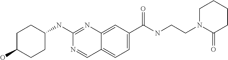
C1(O)CCC(NC2=NC3=CC(C(NCCN4C(=O)CCCC4)=O)=CC=C3C=N2)CC1
